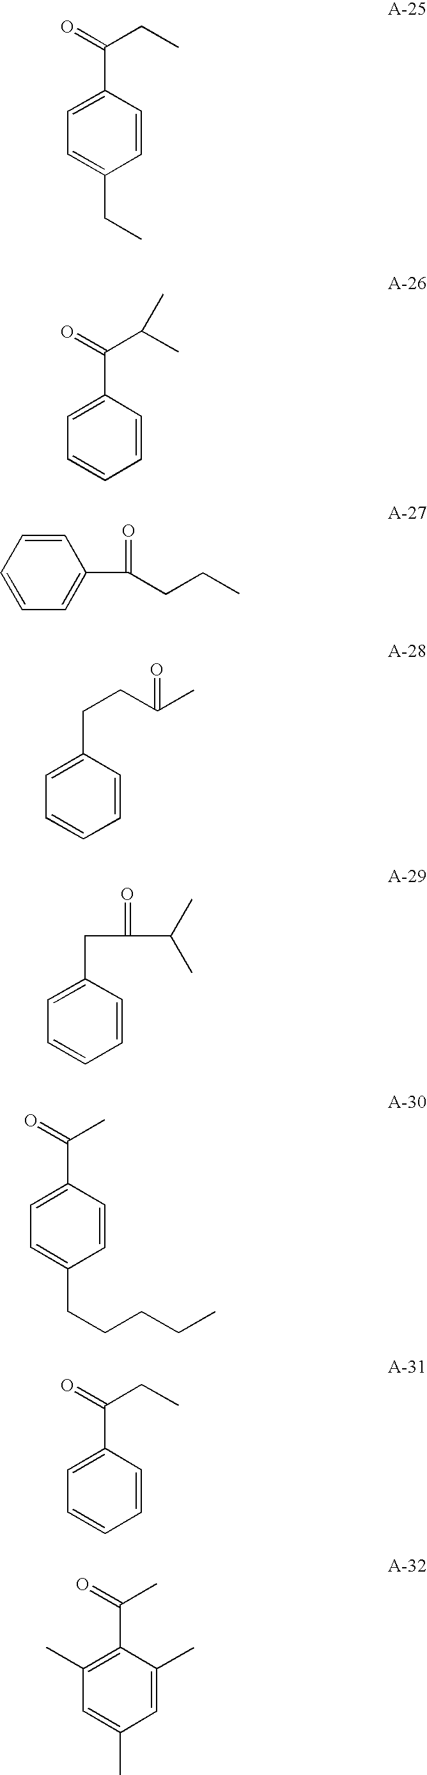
C1=CC(C(=O)CC)=CC=C1CC.C1=CC(C(=O)C(C)C)=CC=C1.C1=CC=CC=C1C(CCC)=O.C1=CC(CCC(C)=O)=CC=C1.C1=CC(CC(C(C)C)=O)=CC=C1.C1=CC(C(C)=O)=CC=C1CCCCC.C1=CC(C(CC)=O)=CC=C1.C1=C(C)C(C(C)=O)=C(C)C=C1C
